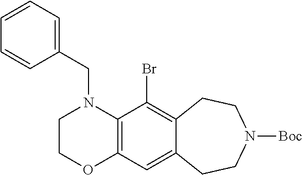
C1COC2=C(N1CC1=CC=CC=C1)C(Br)=C1C(=C2)CCN([Boc])CC1
